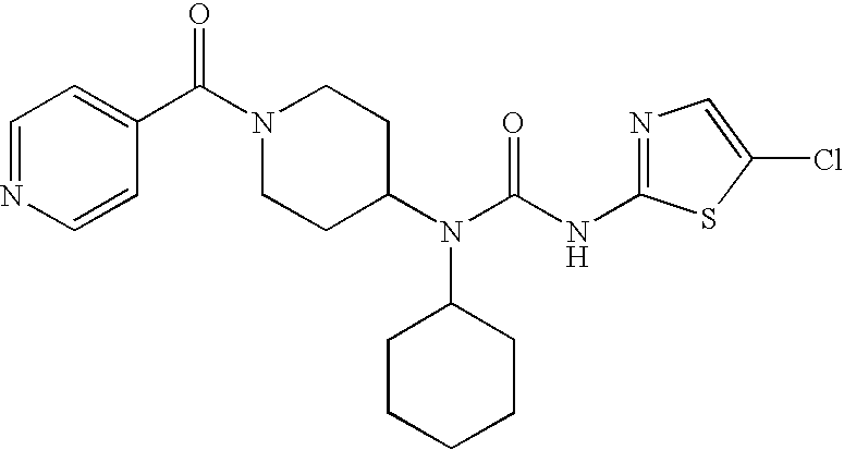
C1=NC=CC(C(N2CCC(N(C(NC3=NC=C(Cl)S3)=O)C3CCCCC3)CC2)=O)=C1
